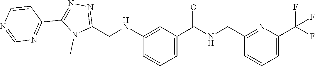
C(C1=NC(C(F)(F)F)=CC=C1)NC(C1=CC=CC(NCC2=NN=C(C3=NC=NC=C3)N2C)=C1)=O
